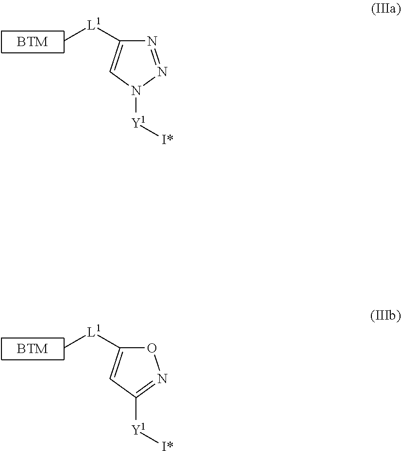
C[L1]C1=CN([Y1][I*])N=N1.C[L1]C1=CC([Y1][I*])=NO1
